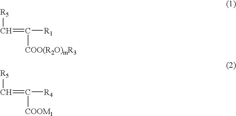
[R5]C=C([R1])[COO(R2O)mR3].[R5]C=C([R4])[COOM1]
